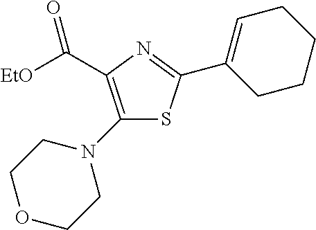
C(C1=C(N2CCOCC2)SC(C2=CCCCC2)=N1)([EtO])=O
